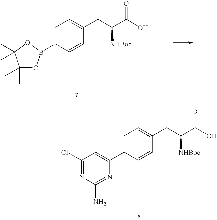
C1=C(B2OC(C)(C)C(C)(C)O2)C=CC(CC(C(O)=O)[NHBoc])=C1.C1=C(C2=CC(Cl)=NC(N)=N2)C=CC(CC(C(O)=O)[NHBoc])=C1
